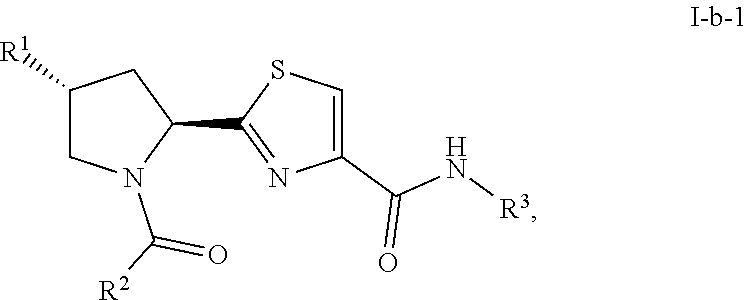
C1([R1])CN(C([R2])=O)C(C2=NC(C(=O)N[R3])=CS2)C1
